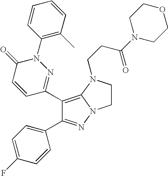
C1(N2C(=O)C=CC(C3=C4N(N=C3C3=CC=C(F)C=C3)CCN4CCC(=O)N3CCOCC3)=N2)=C(C)C=CC=C1
